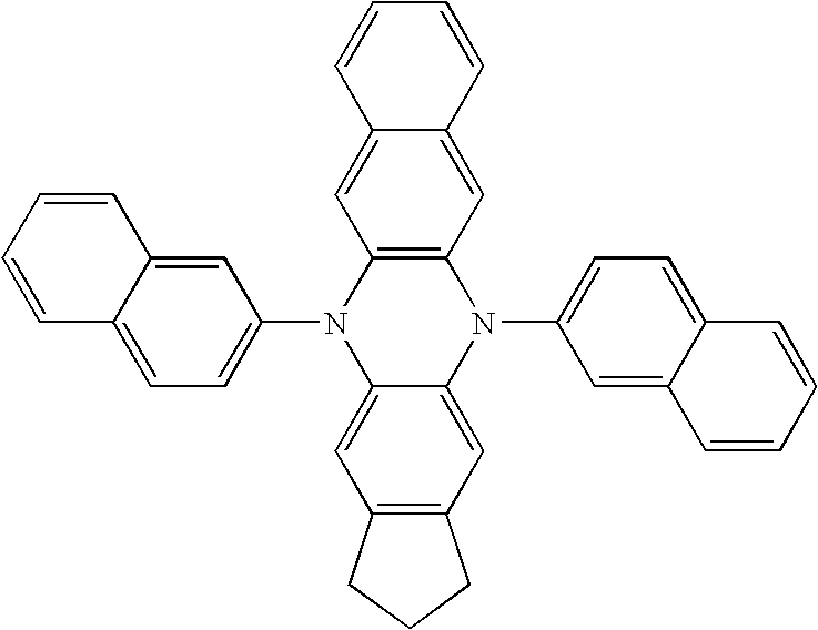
C1=C2C(=CC=C1N1C3=CC4=C(C=C3N(C3=CC=C5C(=C3)C=CC=C5)C3=C1C=C1C(=C3)C=CC=C1)CCC4)C=CC=C2
